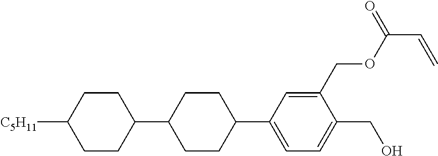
C1CC([C5H11])CCC1C1CCC(C2=CC=C(CO)C(COC(C=C)=O)=C2)CC1
